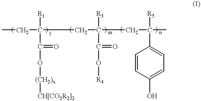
CCC(CC([R3])(C(=O)O[R4])CC([R5])(C)C1=CC=C(O)C=C1)([R1])C(=O)O[(CH2)x][CH[CO2R2]2]
